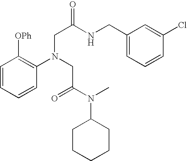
C1=CC=CC(N(CC(=O)N(C2CCCCC2)C)CC(NCC2=CC=CC(Cl)=C2)=O)=C1[OPh]
